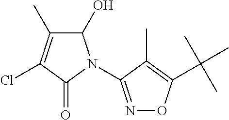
C1(O)C(C)=C(Cl)C(=O)N1C1=NOC(C(C)(C)C)=C1C
